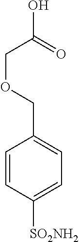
C1=CC([SO2NH2])=CC=C1COCC(O)=O
